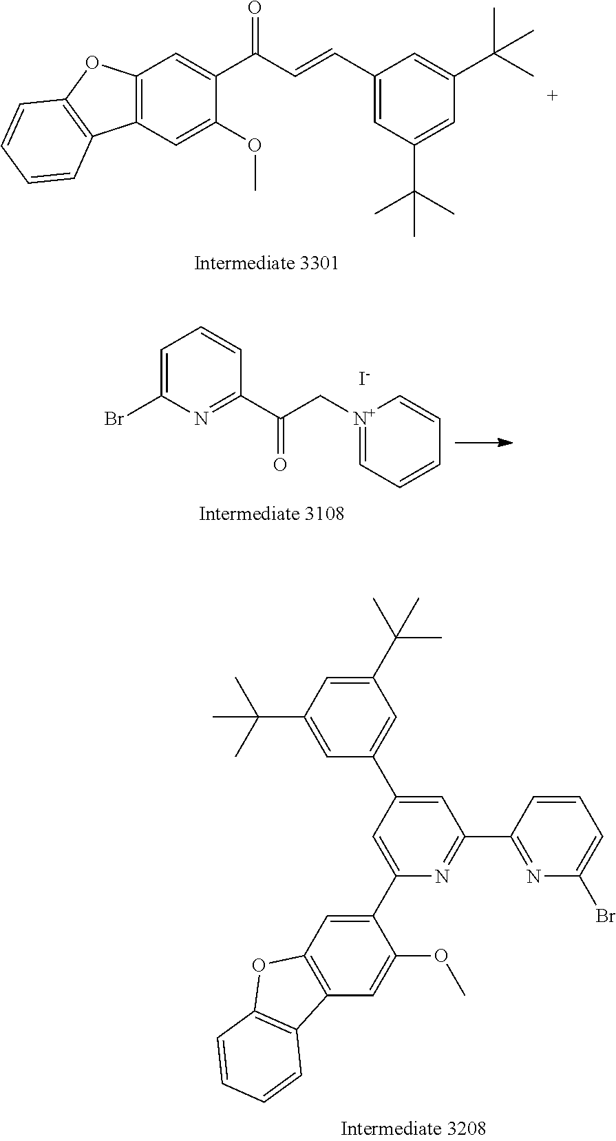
C12=C(C=C(OC)C(C(C=CC3=CC(C(C)(C)C)=CC(C(C)(C)C)=C3)=O)=C1)C1=C(O2)C=CC=C1.[I-].C1=C(Br)N=C(C(C[N+]2=CC=CC=C2)=O)C=C1.C1=C(C2=CC(C(C)(C)C)=CC(C(C)(C)C)=C2)C=C(C2=CC3=C(C=C2OC)C2=C(O3)C=CC=C2)N=C1C1=NC(Br)=CC=C1
